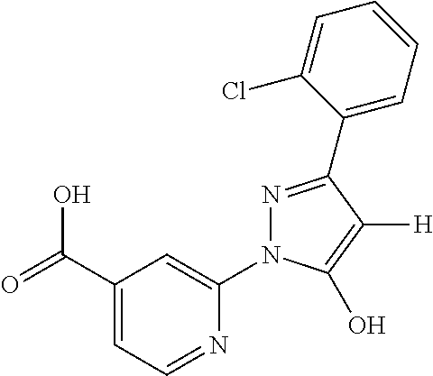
C1(C(=O)O)=CC=NC(N2N=C(C3=CC=CC=C3Cl)C([H])=C2O)=C1
